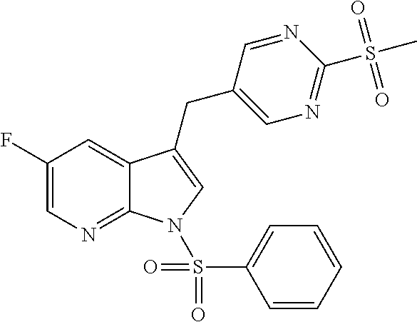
C1(F)=CN=C2C(=C1)C(CC1=CN=C(S(=O)(=O)C)N=C1)=CN2S(=O)(=O)C1=CC=CC=C1
